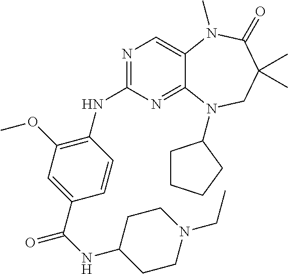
N1=C(NC2=C(OC)C=C(C(NC3CCN(CC)CC3)=O)C=C2)N=C2C(=C1)N(C)C(=O)C(C)(C)CN2C1CCCC1
